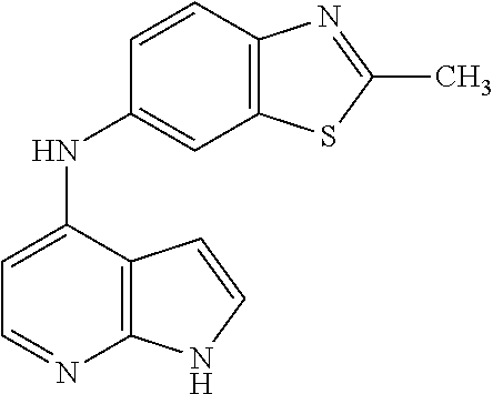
C12=C(C(NC3=CC4=C(C=C3)N=C(C)S4)=CC=N1)C=CN2
